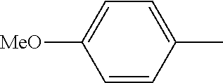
C1=CC(C)=CC=C1[MeO]
